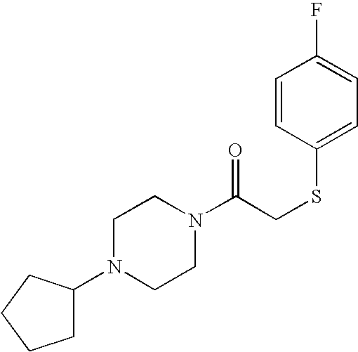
C(CSC1=CC=C(F)C=C1)(=O)N1CCN(C2CCCC2)CC1
